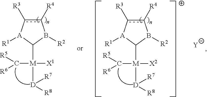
c1([R4])c([R3])[A]([R1])C([M]([X1])([D]([R7])[R8])C([R5])[R6])B1[R2].c1([R4])c([R3])[A]([R1])C([M]([X2])([D]([R7])[R8])C([R5])[R6])B1[R2].[Y]
